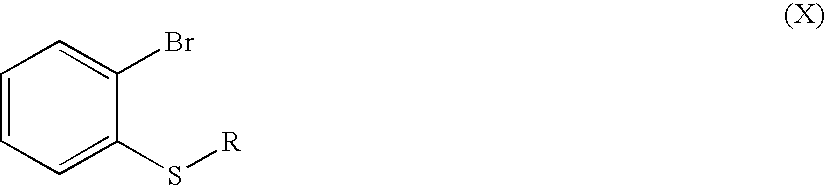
C1=CC=C(S[R])C(Br)=C1
